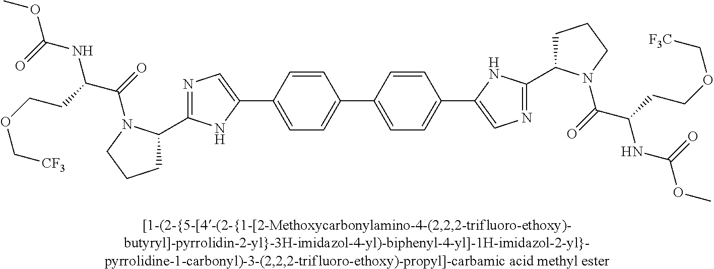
C1(C2=CN=C(C3CCCN3C(C(NC(OC)=O)CCOC[CF3])=O)N2)=CC=C(C2=CC=C(C3=CN=C(C4CCCN4C(C(NC(OC)=O)CCOC[F3C])=O)N3)C=C2)C=C1
